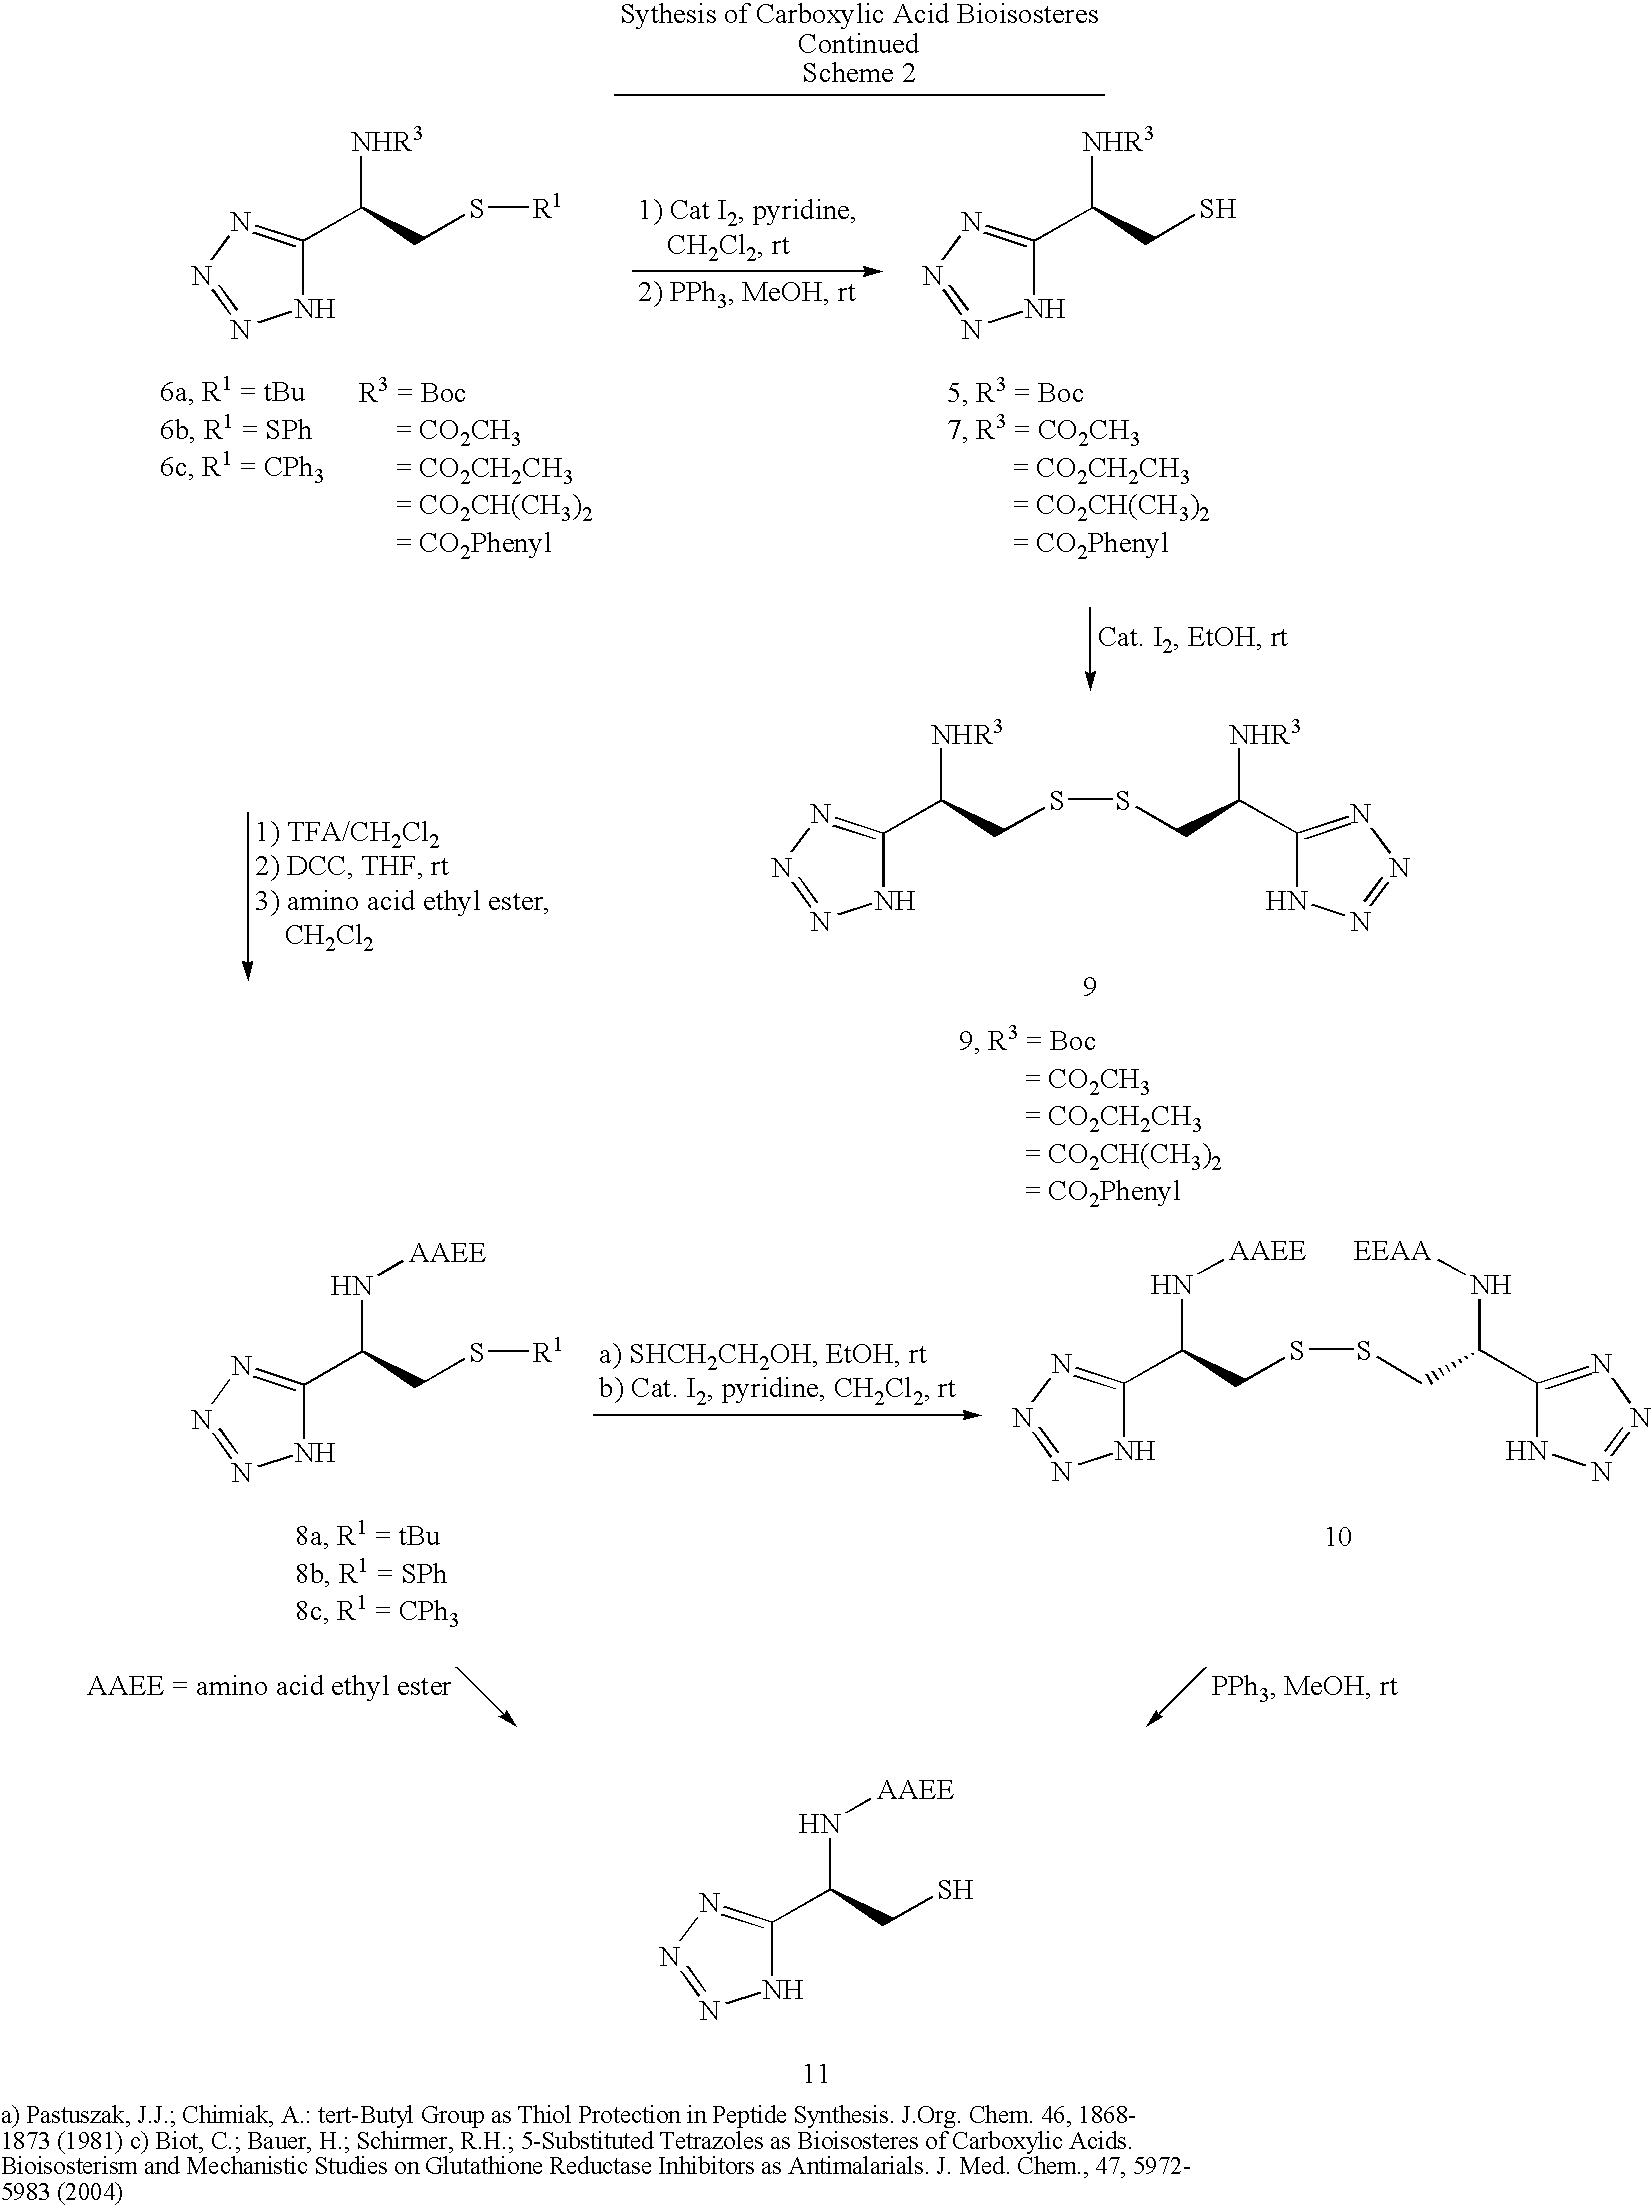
C1(C(CS)N[AAEE])=NN=NN1.C1(C(CSSCC(C2=NN=NN2)[NHR3])[NHR3])=NN=NN1.C1(C(CS[R1])N[AAEE])=NN=NN1.C1(C(CSSCC(C2=NN=NN2)N[EEAA])N[AAEE])=NN=NN1.C1(C(CS[R1])[NHR3])=NN=NN1.C1(C(CS)[NHR3])=NN=NN1
